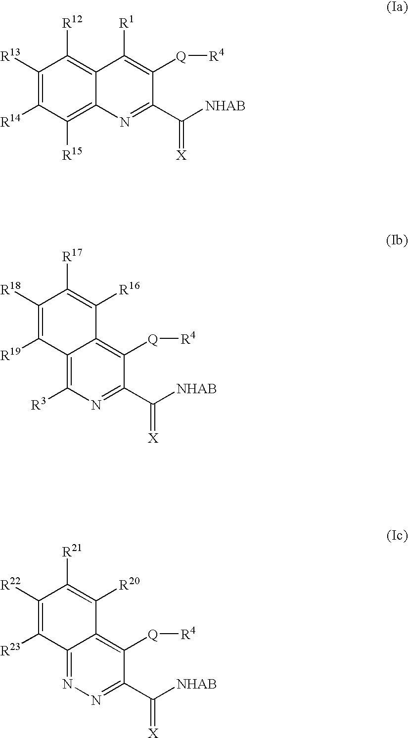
C1([R13])=C([R14])C([R15])=C2C(=C1[R12])C([R1])=C([Q][R4])C(C([NHAB])=[X])=N2.C1([R3])=C2C(=C([Q][R4])C(C([NHAB])=[X])=N1)C([R16])=C([R17])C([R18])=C2[R19].N1=C2C(=C([Q][R4])C(C([NHAB])=[X])=N1)C([R20])=C([R21])C([R22])=C2[R23]
